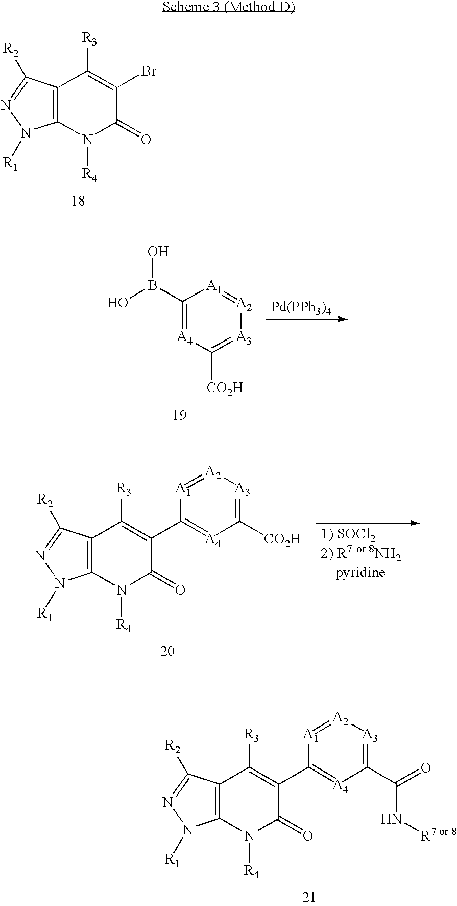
C12=C(N([R4])C(=O)C(Br)=C1[R3])N([R1])N=C2[R2].C1(B(O)O)=[A4]C([CO2H])=[A3][A2]=[A1]1.[Pd(PPh3)4].C12=C(N([R4])C(=O)C(C3=[A4]C([CO2H])=[A3][A2]=[A1]3)=C1[R3])N([R1])N=C2[R2].C12=C(N([R4])C(=O)C(C3=[A4]C(C(=O)N[R7 or 8])=[A3][A2]=[A1]3)=C1[R3])N([R1])N=C2[R2]
